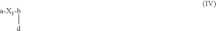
[a-X1-b][d]
